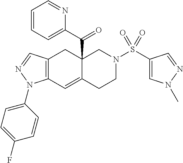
C12(C(=O)C3=CC=CC=N3)C(=CC3=C(C1)C=NN3C1=CC=C(F)C=C1)CCN(S(C1=CN(C)N=C1)(=O)=O)C2
